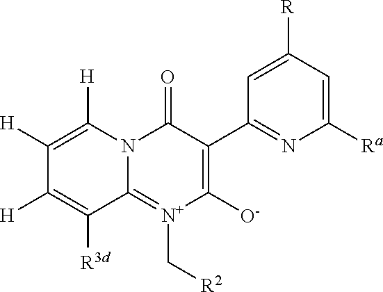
C1([H])=C([H])N2C(=[N+](C[R2])C([O-])=C(C3=NC([Ra])=CC([R])=C3)C2=O)C([R3d])=C1[H]
